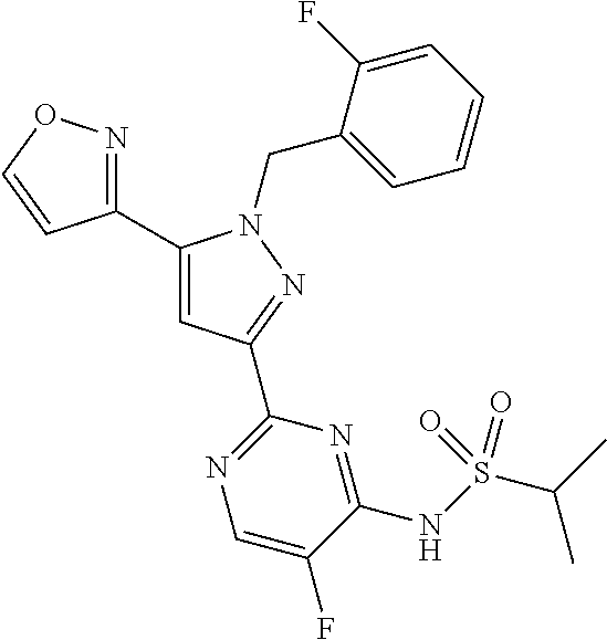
C1(C2=NOC=C2)=CC(C2=NC=C(F)C(NS(C(C)C)(=O)=O)=N2)=NN1CC1=CC=CC=C1F
